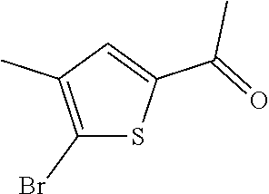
C1(Br)=C(C)C=C(C(=O)C)S1
